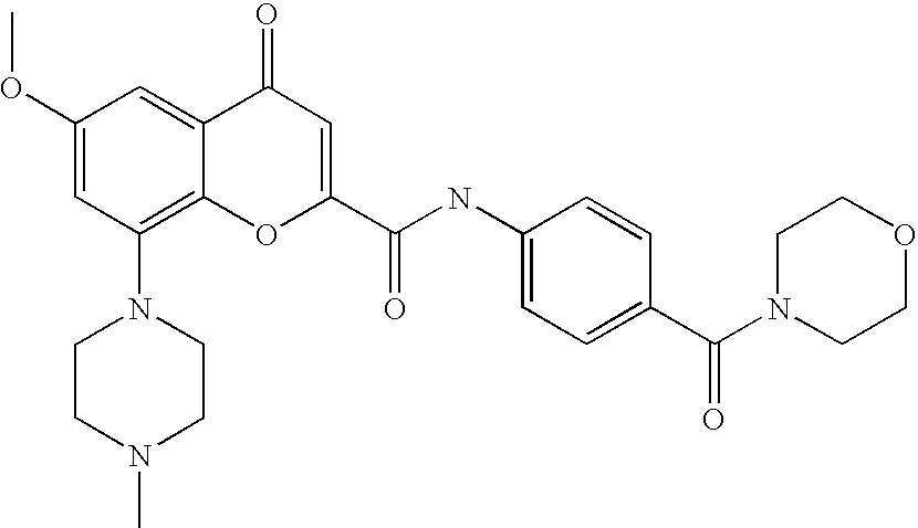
C1(OC)=CC(N2CCN(C)CC2)=C2C(=C1)C(=O)C=C(C(=O)NC1=CC=C(C(N3CCOCC3)=O)C=C1)O2
